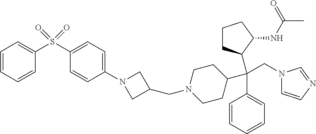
C1(S(C2=CC=CC=C2)(=O)=O)=CC=C(N2CC(CN3CCC(C(C4=CC=CC=C4)(CN4C=CN=C4)C4CCCC4NC(=O)C)CC3)C2)C=C1
